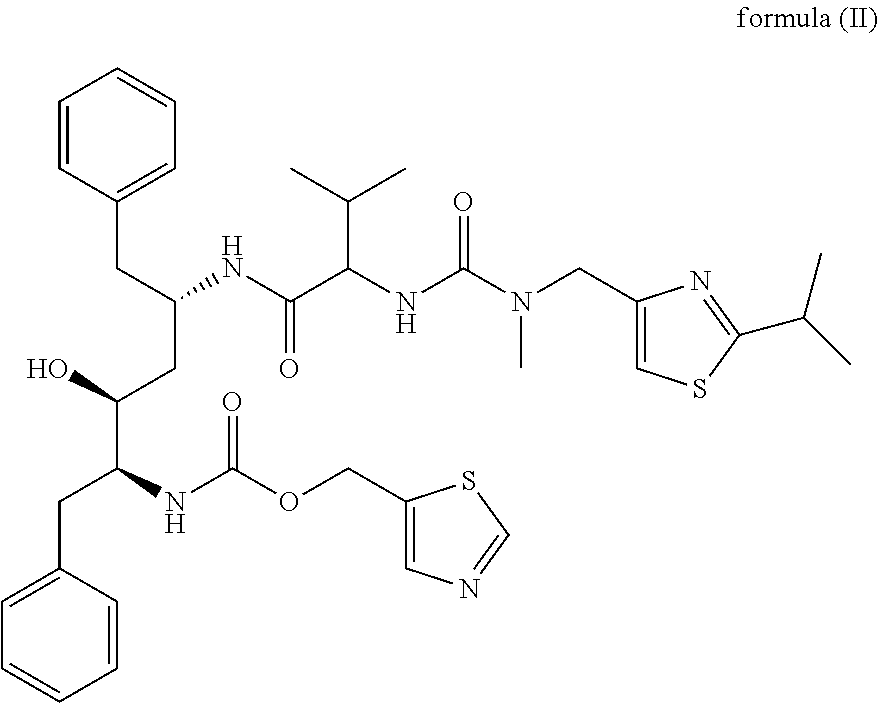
C(OC(NC(CC1=CC=CC=C1)C(O)CC(NC(C(NC(N(CC1=CSC(C(C)C)=N1)C)=O)C(C)C)=O)CC1=CC=CC=C1)=O)C1=CN=CS1
